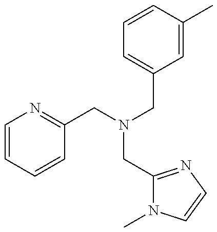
C1=CC=CC(CN(CC2=CC=CC(C)=C2)CC2=NC=CN2C)=N1
